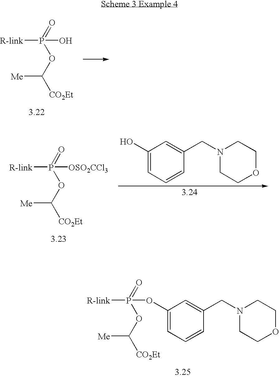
[R-link]P(O)(=O)OC([CO2Et])[Me].[R-link]P([OSO2CCl3])(=O)OC([CO2Et])[Me].C1(O)=CC=CC(CN2CCOCC2)=C1.[R-link]P(=O)(OC([CO2Et])[Me])OC1=CC=CC(CN2CCOCC2)=C1
